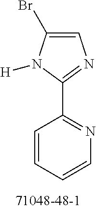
C1(C2=NC=C(Br)N2[H])=NC=CC=C1
